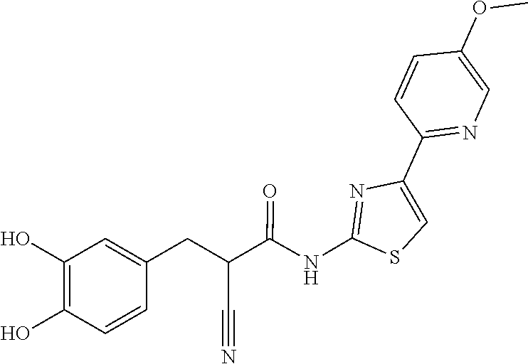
C1(C2=NC=C(OC)C=C2)=CSC(NC(C(C#N)CC2=CC(O)=C(O)C=C2)=O)=N1
